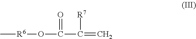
[R6](OC(C(=C)[R7])=O)C
